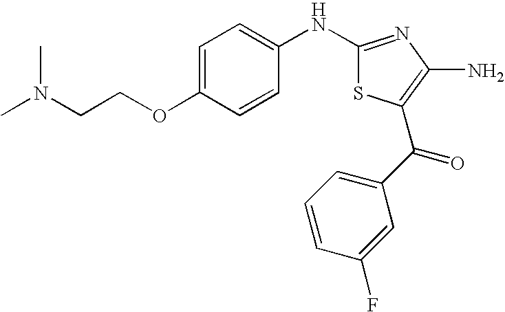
C1(NC2=CC=C(OCCN(C)C)C=C2)=NC(N)=C(C(=O)C2=CC=CC(F)=C2)S1
